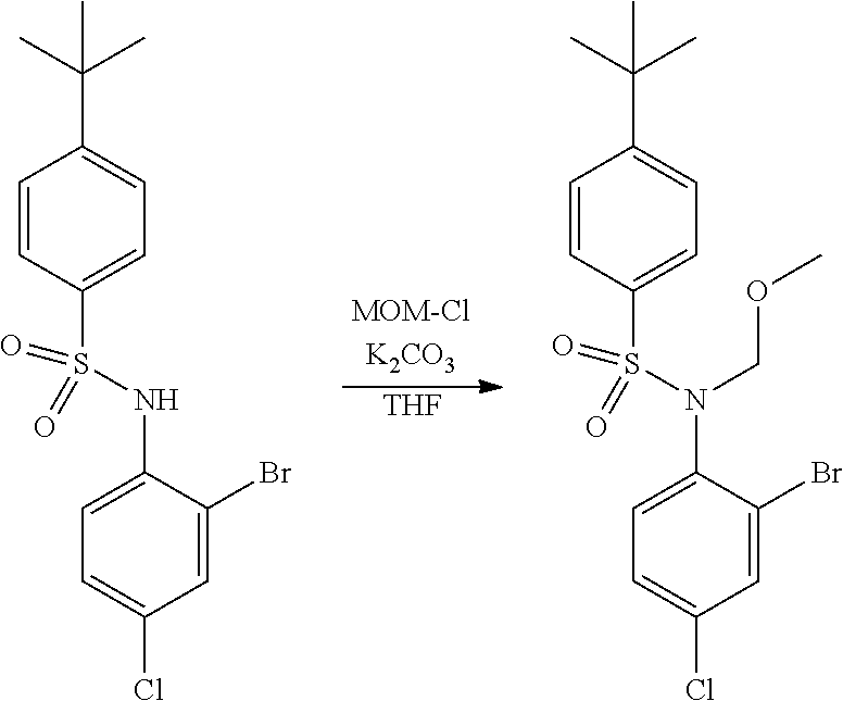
[THF].C1=CC(S(=O)(=O)N(C2=CC=C(Cl)C=C2Br)COC)=CC=C1C(C)(C)C.C1=CC(S(=O)(=O)NC2=CC=C(Cl)C=C2Br)=CC=C1C(C)(C)C
